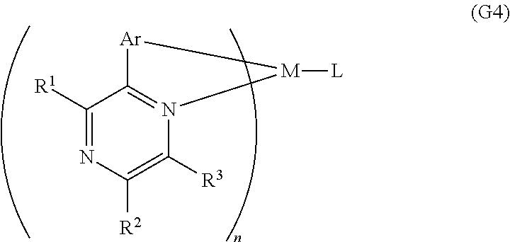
C1([R1])=NC([R2])=C([R3])N2=C1[Ar][M]2[L]
